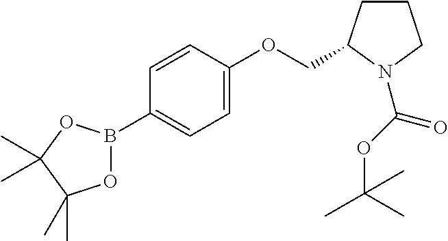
C1=C(OCC2CCCN2C(OC(C)(C)C)=O)C=CC(B2OC(C)(C)C(C)(C)O2)=C1
